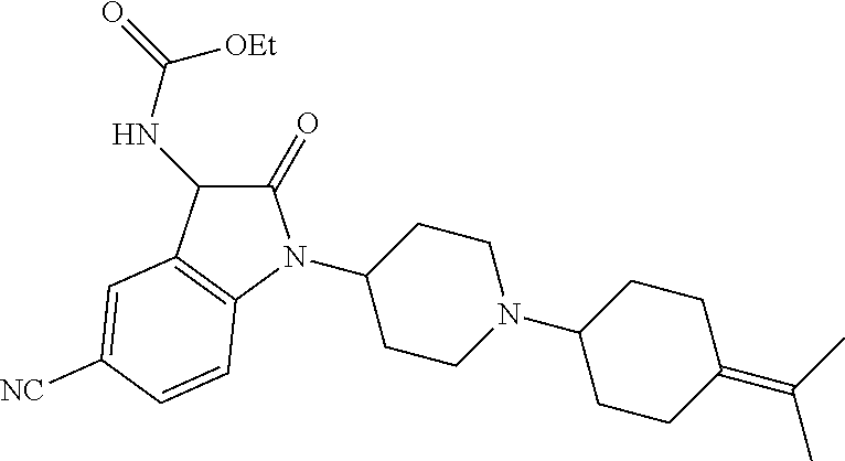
C1(N2C(=O)C(NC(=O)[OEt])C3=C2C=CC([CN])=C3)CCN(C2CCC(=C(C)C)CC2)CC1
